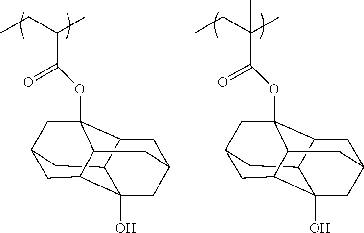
CCC(C)C(OC12CC3CC4C5(O)CC(CC1C5C3)CC24)=O.CCC(C)(C(OC12CC3CC4C5(O)CC(CC1C5C3)CC24)=O)C
